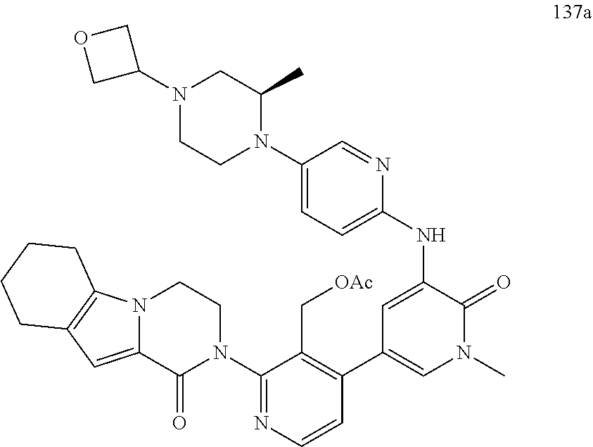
N(C1=CC(C2=C(C[OAc])C(N3CCN4C(=CC5=C4CCCC5)C3=O)=NC=C2)=CN(C)C1=O)C1=CC=C(N2C(C)CN(C3COC3)CC2)C=N1
